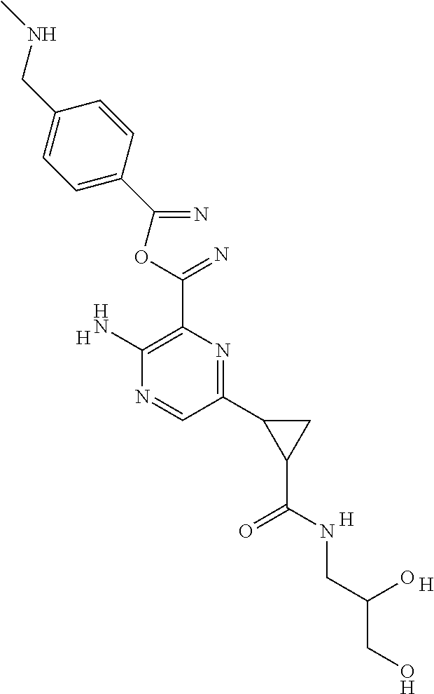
[H].C1(C2C(C(=O)NCC(O)CO)C2)=NC(C(=N)OC(=N)C2=CC=C(CNC)C=C2)=C(N)N=C1.[H].[H]
